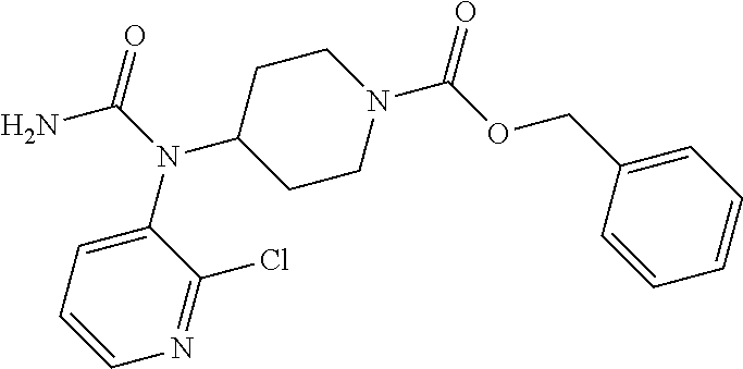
C1(N(C2CCN(C(=O)OCC3=CC=CC=C3)CC2)C(=O)N)=CC=CN=C1Cl
